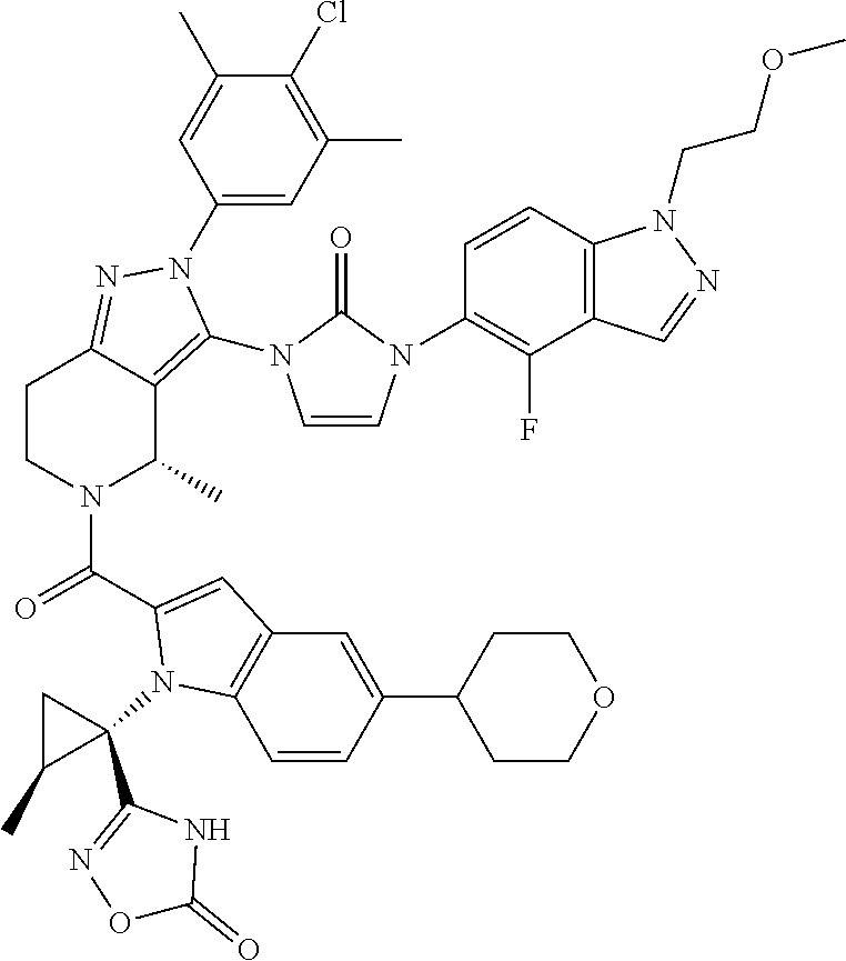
C1=CN(C2=C(F)C3=C(C=C2)N(CCOC)N=C3)C(=O)N1C1=C2C(C)N(C(=O)C3=CC4=C(C=CC(C5CCOCC5)=C4)N3C3(C4=NOC(=O)N4)CC3C)CCC2=NN1C1=CC(C)=C(Cl)C(C)=C1
